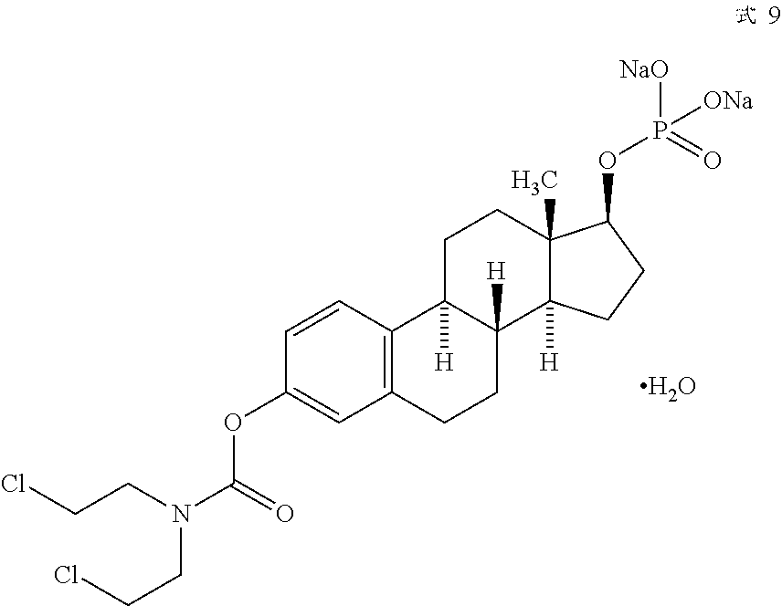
ClCCN(C(=O)OC1=CC2=C(C=C1)C1([H])C([H])(CC2)C2([H])C(C)(CC1)C(OP([NaO])(=O)[ONa])CC2)CCCl.O
